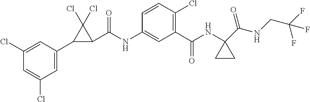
C1(Cl)=CC(C2C(C(NC3=CC(C(=O)NC4(C(NCC(F)(F)F)=O)CC4)=C(Cl)C=C3)=O)C2(Cl)Cl)=CC(Cl)=C1
